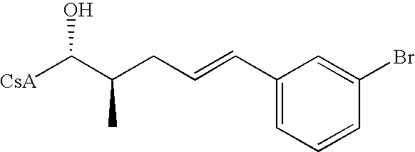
[CsA]C(C(CC=CC1=CC=CC(Br)=C1)C)O
